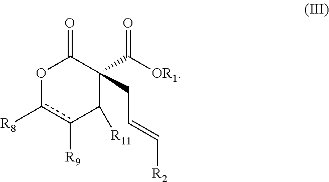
O1c([R8])c([R9])C([R11])C(CC=C[R2])(C([OR1])=O)C1=O
